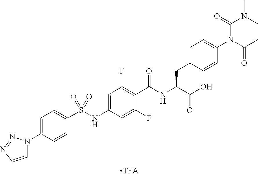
C1=CN=NN1C1=CC=C(S(NC2=CC(F)=C(C(NC(C(=O)O)CC3=CC=C(N4C(=O)C=CN(C)C4=O)C=C3)=O)C(F)=C2)(=O)=O)C=C1
